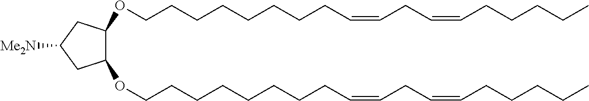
C1(OCCCCCCCCC=CCC=CCCCCC)C(OCCCCCCCCC=CCC=CCCCCC)CC([Me2N])C1
